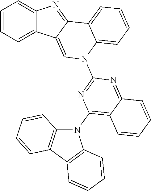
C1=CC=C2C(=C1)N=C1C2=CN(C2=NC(N3C4=C(C5=C3C=CC=C5)C=CC=C4)=C3C(=N2)C=CC=C3)C2=CC=CC=C12
